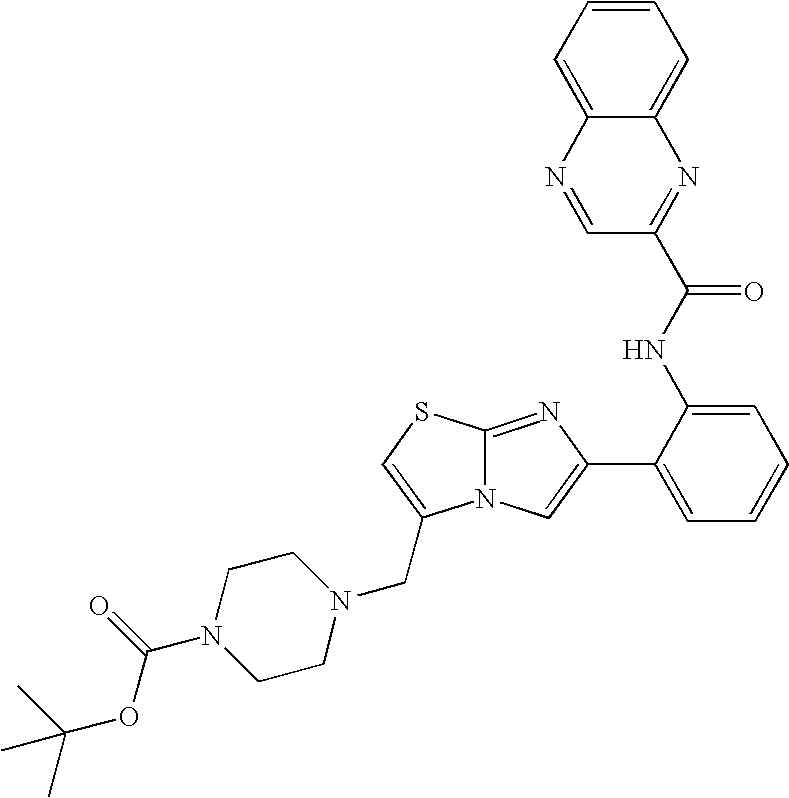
N12C(=NC(C3=CC=CC=C3NC(C3=NC4=CC=CC=C4N=C3)=O)=C1)SC=C2CN1CCN(C(=O)OC(C)(C)C)CC1
